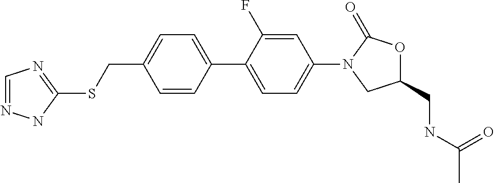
N1=CN=C(SCC2=CC=C(C3=CC=C(N4CC(CNC(C)=O)OC4=O)C=C3F)C=C2)N1
